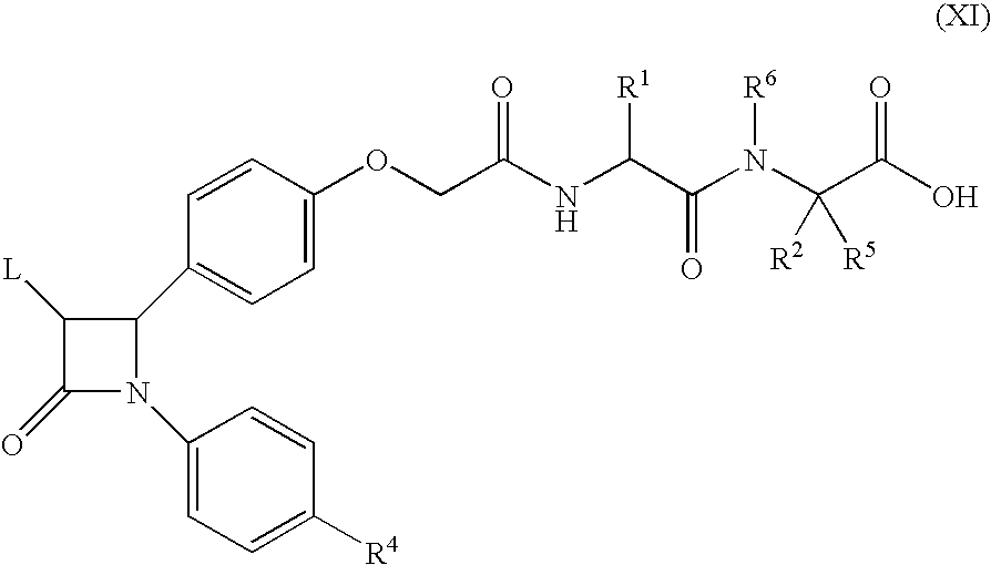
C1([L])C(=O)N(C2=CC=C([R4])C=C2)C1C1=CC=C(OCC(NC(C(N(C(C(O)=O)([R2])[R5])[R6])=O)[R1])=O)C=C1
